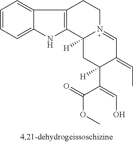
C1=CC=C2C(=C1)C1=C(N2)C2([H])N(=CC(=CC)C(C(=CO)C(=O)OC)([H])C2)CC1
